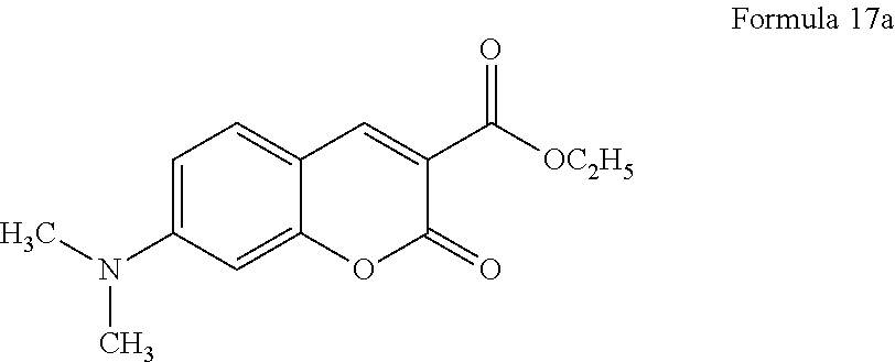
C1=C(N(C)C)C=C2C(=C1)C=C(C([OC2H5])=O)C(=O)O2
